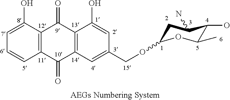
C12=C(C(O)=CC=C1)C(=O)C1=C(C2=O)C=C(COC2CC(N)C(O)C(C)O2)C=C1O
